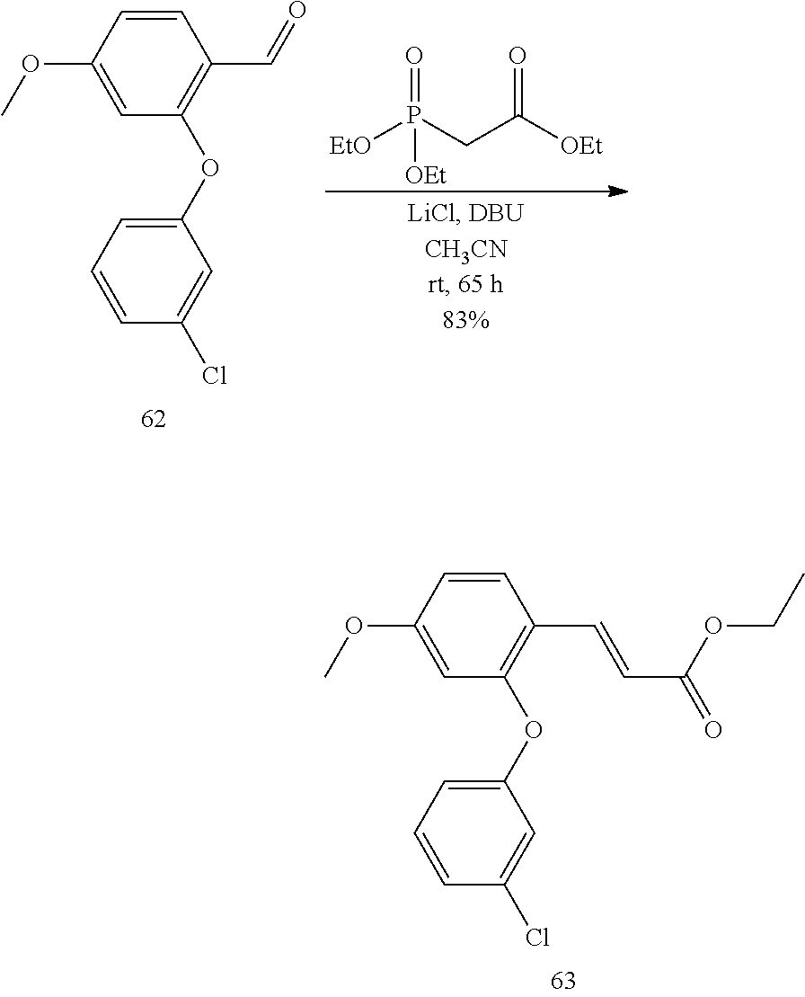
C1(OC2=C(C=O)C=CC(OC)=C2)=CC=CC(Cl)=C1.[EtO]P(CC([OEt])=O)(=O)[OEt].C1(OC2=C(C=CC(=O)OCC)C=CC(OC)=C2)=CC=CC(Cl)=C1
